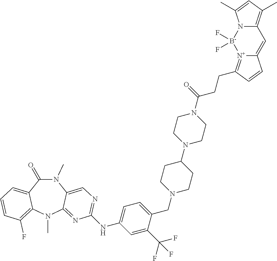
N1(C)C(=O)C2=CC=CC(F)=C2N(C)C2=NC(NC3=CC=C(CN4CCC(N5CCN(C(CCC6=[N+]7C(=CC8=C(C)C=C(C)N8[B-]7(F)F)C=C6)=O)CC5)CC4)C(C(F)(F)F)=C3)=NC=C12
